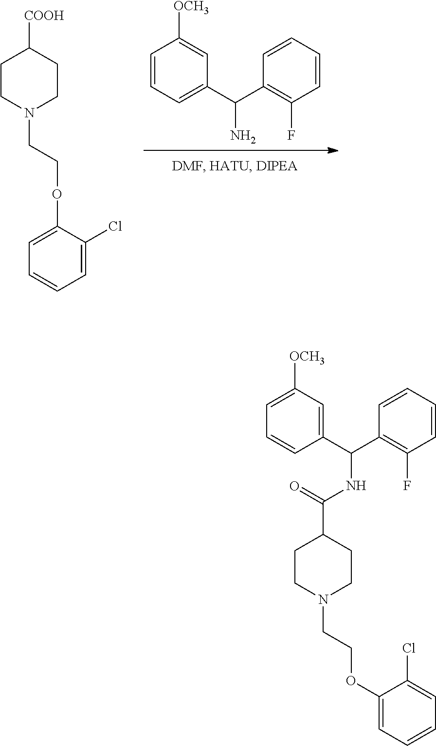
C1(C(C2=CC=CC([OCH3])=C2)N)=C(F)C=CC=C1.C1CN(CCOC2=CC=CC=C2Cl)CCC1[COOH].C1CN(CCOC2=CC=CC=C2Cl)CCC1C(=O)NC(C1=C(F)C=CC=C1)C1=CC([OCH3])=CC=C1
